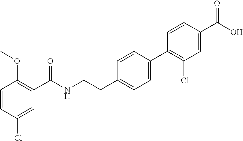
C1=CC(Cl)=CC(C(NCCC2=CC=C(C3=C(Cl)C=C(C(O)=O)C=C3)C=C2)=O)=C1OC
